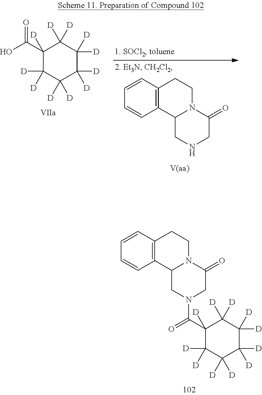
C1([D])(C(=O)N2CC(=O)N3C(C2)C2=C(CC3)C=CC=C2)C([D])([D])C([D])([D])C([D])([D])C([D])([D])C1([D])[D].C1([D])(C(O)=O)C([D])([D])C([D])([D])C([D])([D])C([D])([D])C1([D])[D].N1CC(=O)N2C(C1)C1=C(CC2)C=CC=C1
